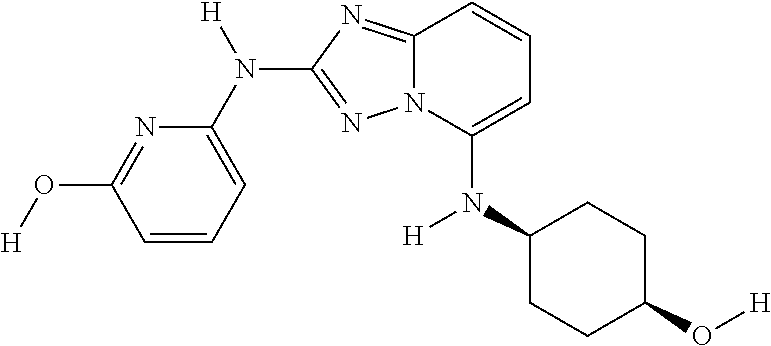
N1=C(O[H])C=CC=C1N([H])C1=NN2C(=N1)C=CC=C2N(C1CCC(O[H])CC1)[H]
